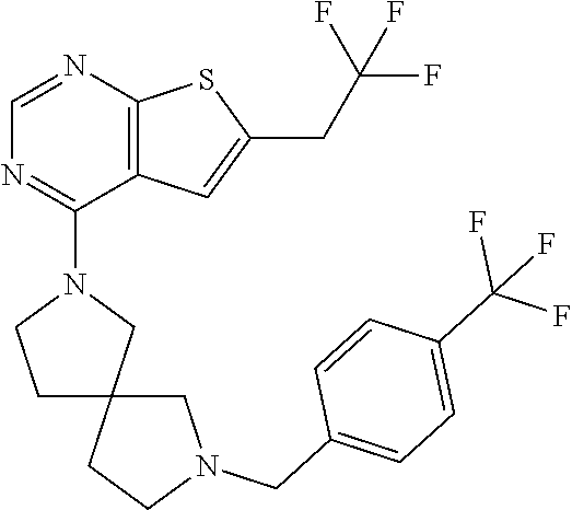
C1=NC2=C(C(N3CCC4(C3)CCN(CC3=CC=C(C(F)(F)F)C=C3)C4)=N1)C=C(CC(F)(F)F)S2
